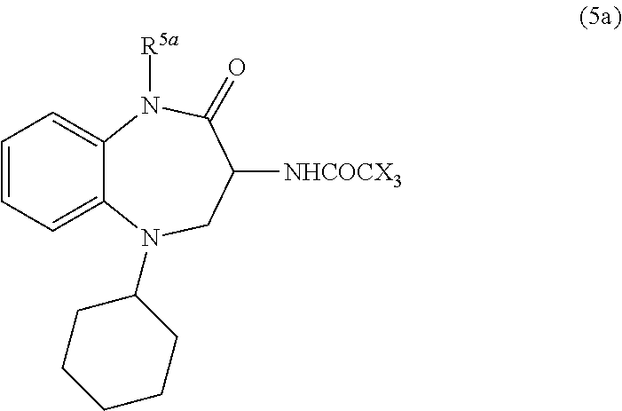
C1=CC=C2C(=C1)N([R5a])C(=O)C([NHCOCX3])CN2C1CCCCC1
